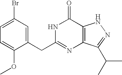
C1=C(CC2=NC3=C(C(=O)N2)NN=C3C(C)C)C(OC)=CC=C1Br
